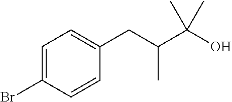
C1=C(Br)C=CC(CC(C(O)(C)C)C)=C1
